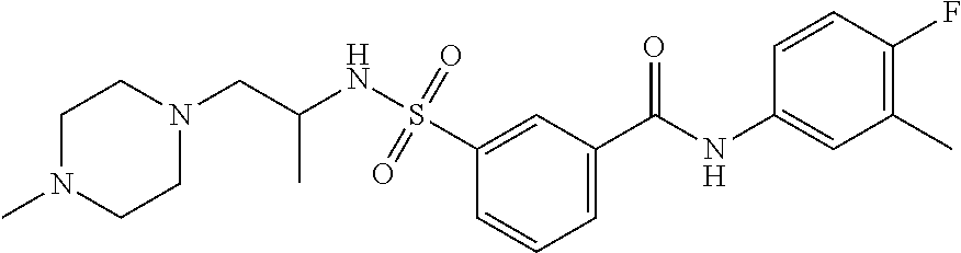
C1=C(C(NC2=CC(C)=C(F)C=C2)=O)C=C(S(=O)(=O)NC(CN2CCN(C)CC2)C)C=C1
